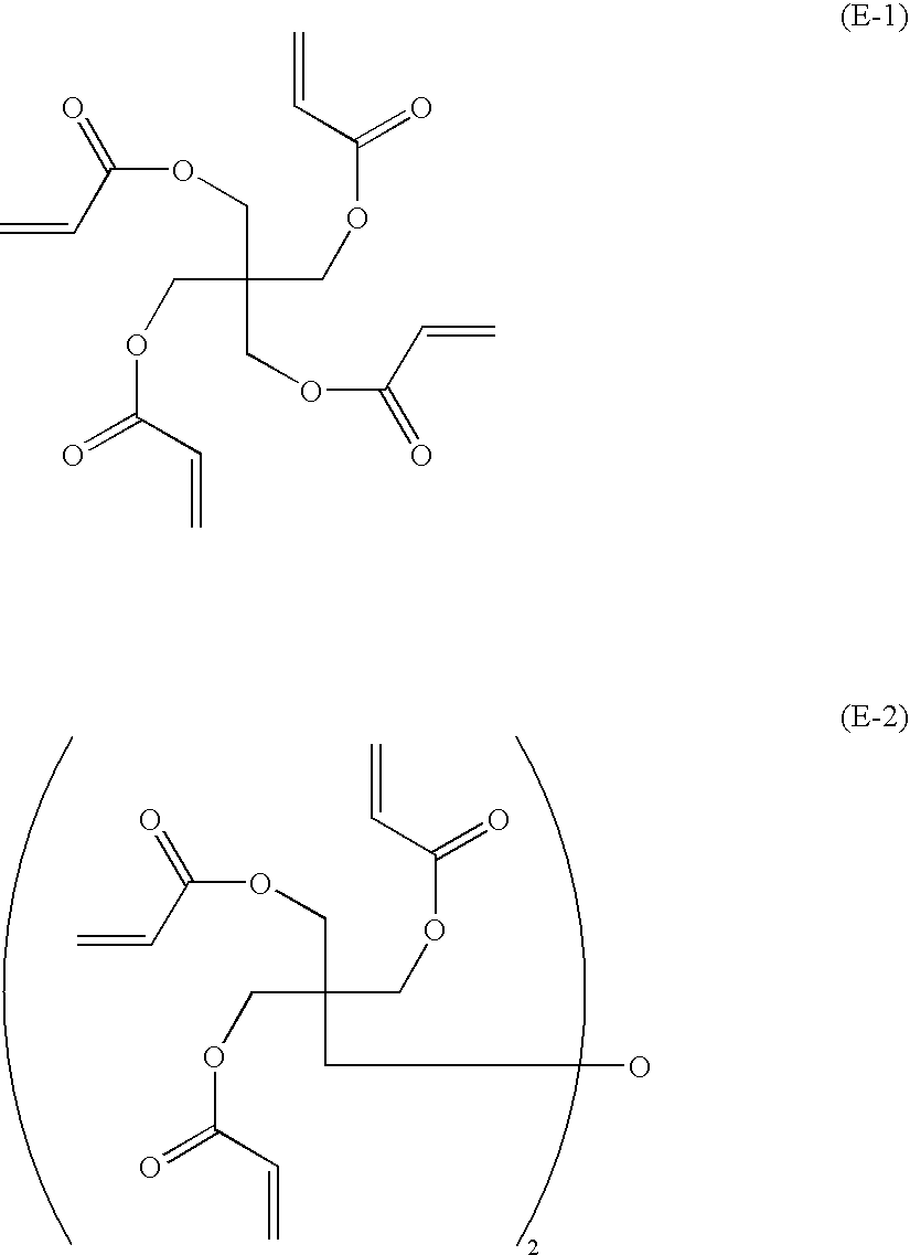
C=CC(=O)OCC(COC(=O)C=C)(COC(=O)C=C)CO.C=CC(=O)OCC(COC(=O)C=C)(COC(=O)C=C)COC(C=C)=O
